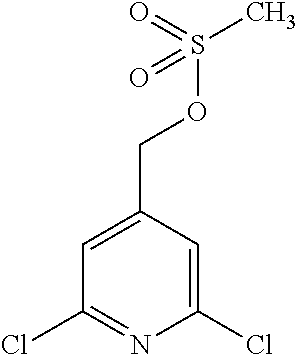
C1(COS(C)(=O)=O)=CC(Cl)=NC(Cl)=C1
